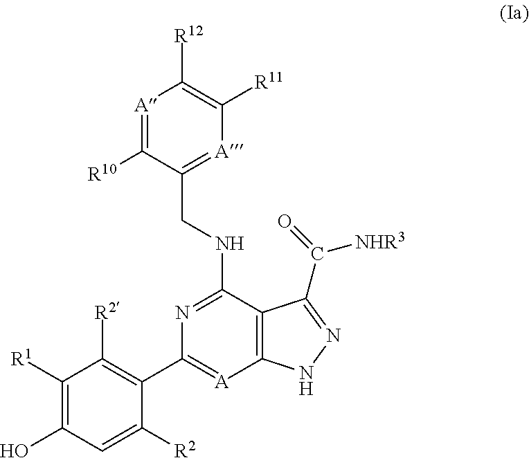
C12=C(C(NCC3=[A]C([R11])=C([R12])[A]=C3[R10])=NC(C3=C([R2])C([R1])=C(O)C=C3[R2])=[A]1)C(C([NHR3])=O)=NN2
